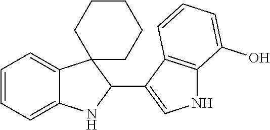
C1=CC=C2C(=C1)C1(C(C3=CNC4=C3C=CC=C4O)N2)CCCCC1
